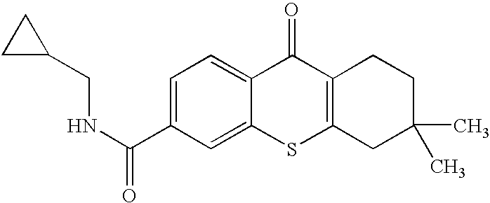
C1(C(NCC2CC2)=O)=CC=C2C(=C1)SC1=C(C2=O)CCC(C)(C)C1
